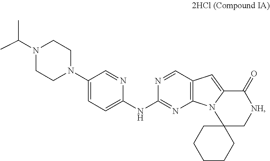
C1CN(C(C)C)CCN1C1=CC=C(NC2=NC3=C(C=N2)C=C2N3C3(C[NH]C2=O)CCCCC3)N=C1
